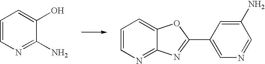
C1=CN=C2C(=C1)OC(C1=CN=CC(N)=C1)=N2.C1=CN=C(N)C(O)=C1
